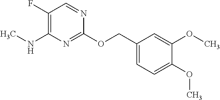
C1(OC)=CC=C(COC2=NC(NC)=C(F)C=N2)C=C1OC
